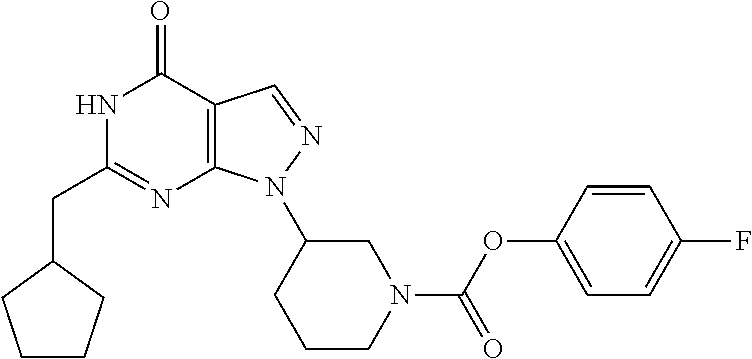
N1C(CC2CCCC2)=NC2=C(C1=O)C=NN2C1CCCN(C(OC2=CC=C(F)C=C2)=O)C1
